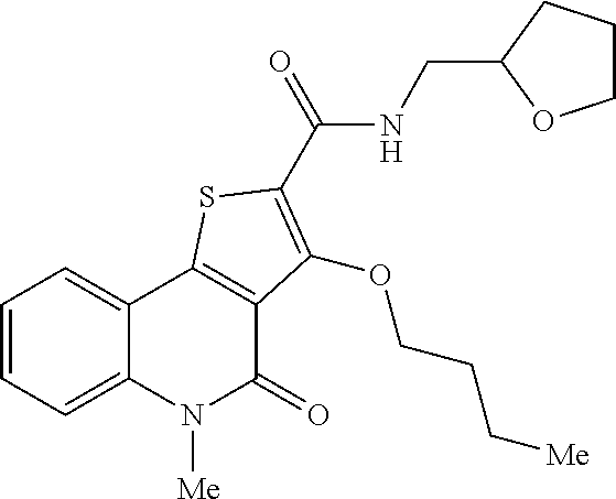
C1=CC=C2C(=C1)C1=C(C(=O)N2[Me])C(OCCC[Me])=C(C(NCC2OCCC2)=O)S1
